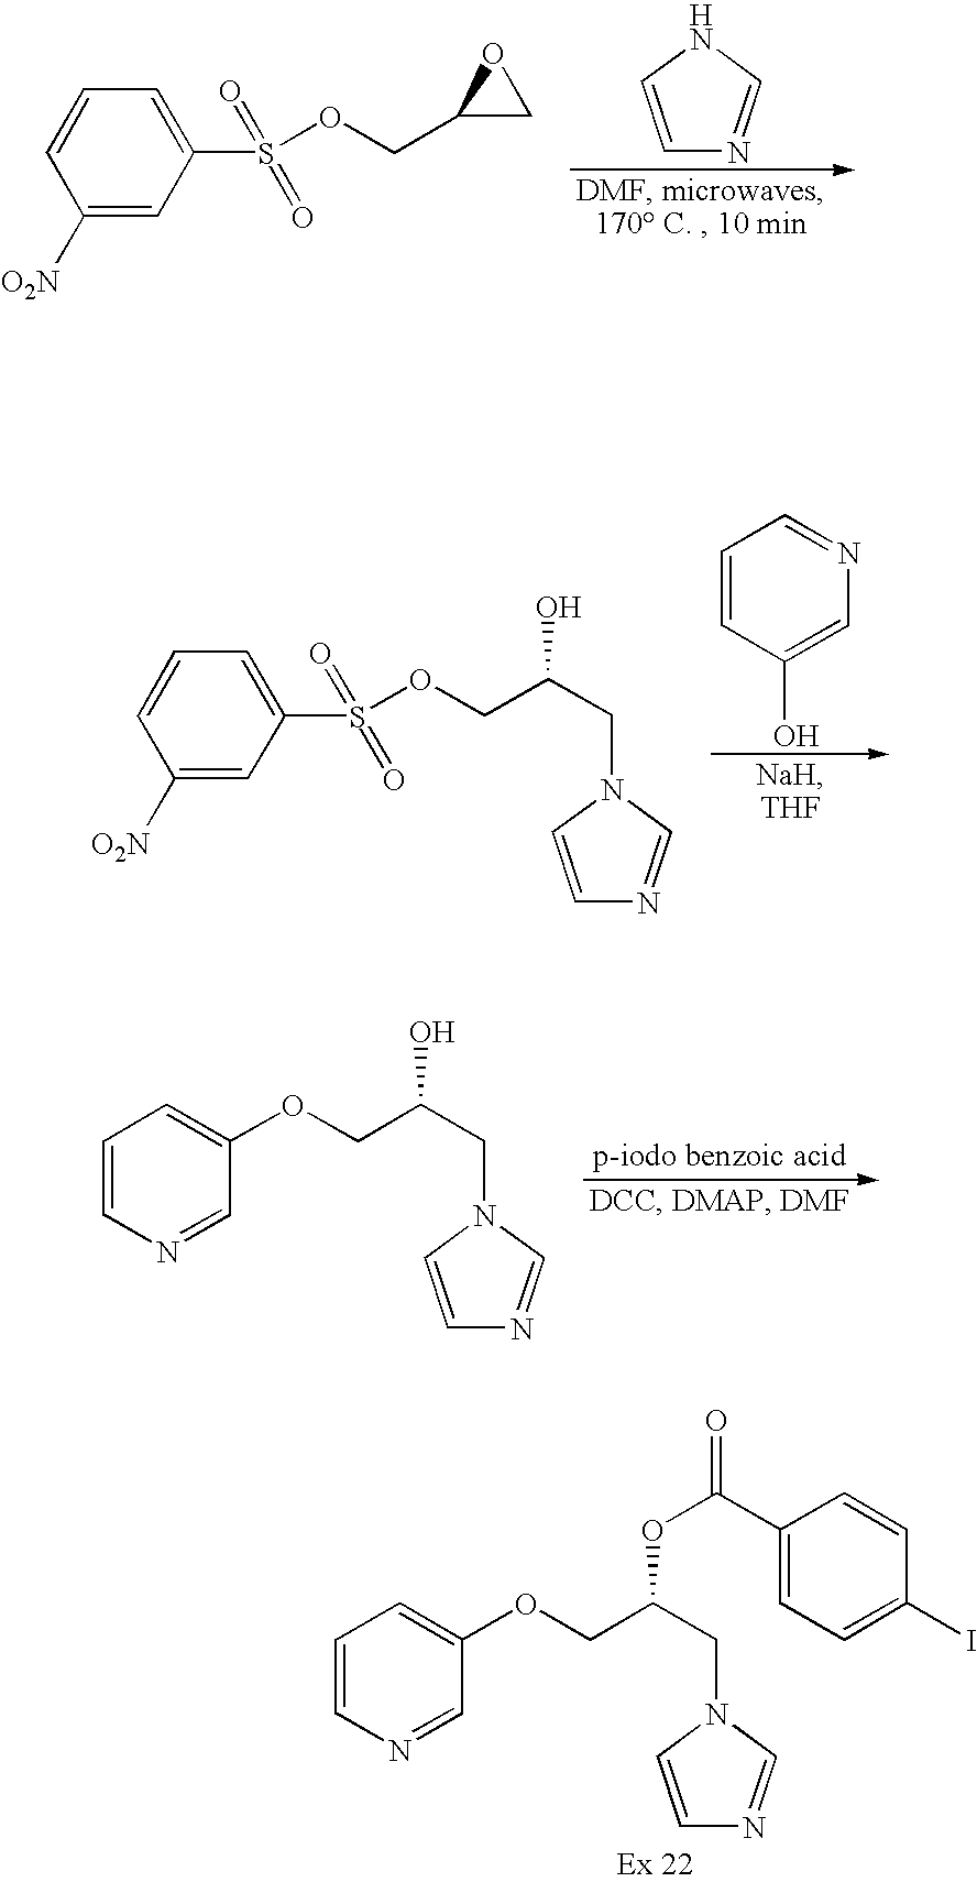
O(CC1CO1)S(C1=CC=CC([O2N])=C1)(=O)=O.C1=CNC=N1.O(CC(CN1C=NC=C1)O)S(C1=CC=CC([O2N])=C1)(=O)=O.C1=CC(O)=CN=C1.O(CC(CN1C=CN=C1)O)C1=CC=CN=C1.O(CC(CN1C=CN=C1)OC(C1=CC=C(I)C=C1)=O)C1=CC=CN=C1
